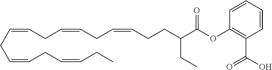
C(CC=CCC=CCC)=CCC=CCC=CCCC(CC)C(=O)OC1=C(C(=O)O)C=CC=C1
